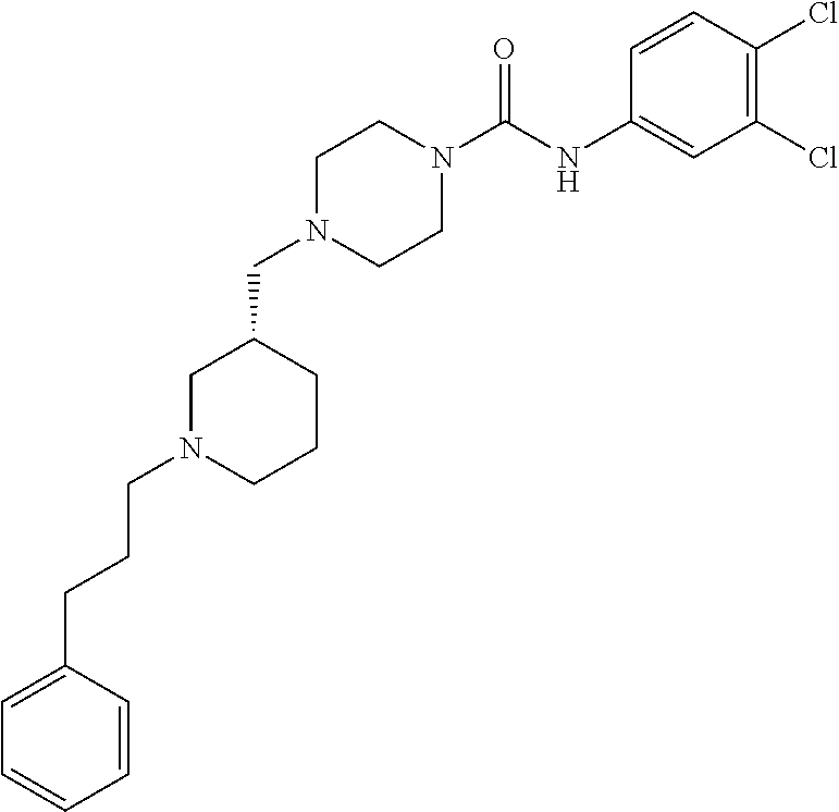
C1N(CC2CN(CCCC3=CC=CC=C3)CCC2)CCN(C(NC2=CC(Cl)=C(Cl)C=C2)=O)C1
